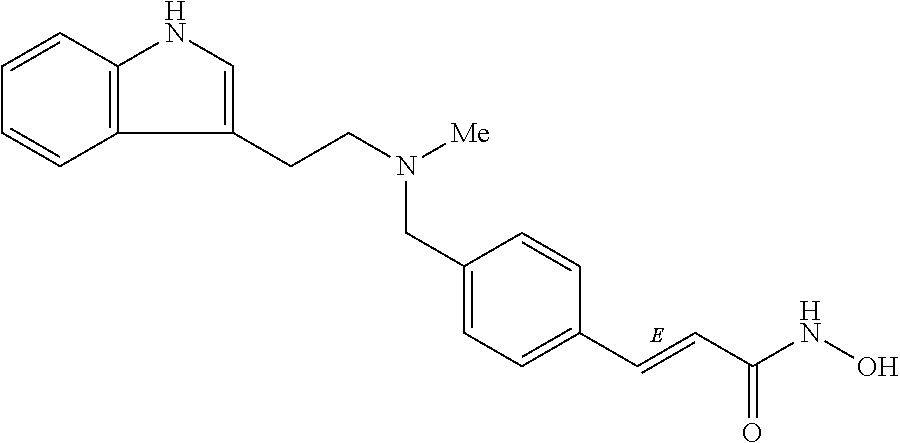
C12=C(C=CC=C1)NC=C2CCN([Me])CC1=CC=C(C=CC(NO)=O)C=C1
